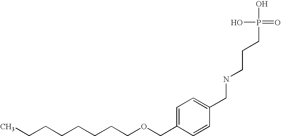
C(CCCCCOCC1=CC=C(CNCCCP(O)(O)=O)C=C1)CC
